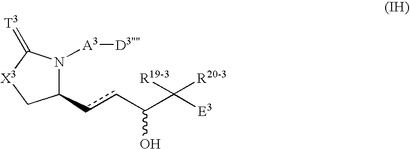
C1(ccC(C([E3])([R19-3])[R20-3])O)N([A3][D3''''])C(=[T3])[X3]C1
